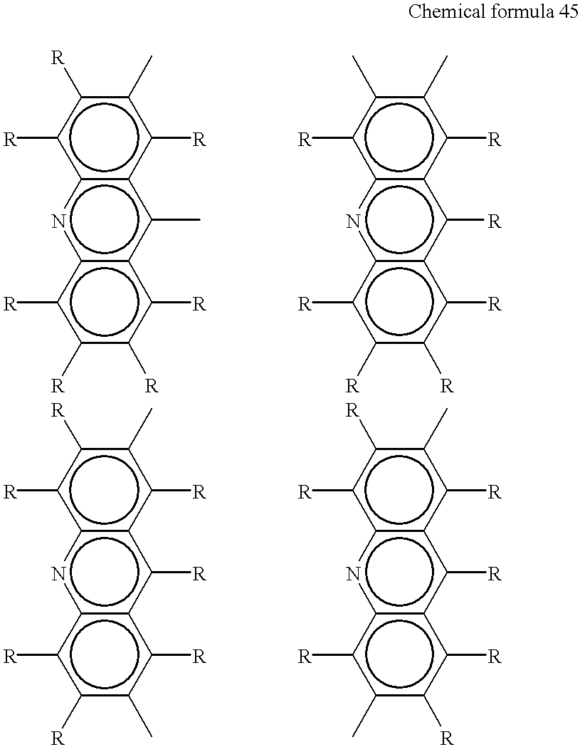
c1([R])c2c(c([R])c(C)c1[R])c(C)c1c(n2)c([R])c([R])c([R])c1[R].c1([R])c2c(c([R])c(C)c1C)c([R])c1c(n2)c([R])c([R])c([R])c1[R].c1([R])c2c(c([R])c(C)c1[R])c([R])c1c(n2)c([R])c([R])c(C)c1[R].c1([R])c2c(c([R])c(C)c1[R])c([R])c1c(n2)c([R])c(C)c([R])c1[R]
